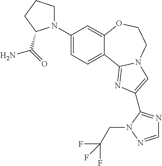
C1(N2CCCC2C(=O)N)=CC=C2C(=C1)OCCN1C2=NC(C2=NC=NN2CC(F)(F)F)=C1
